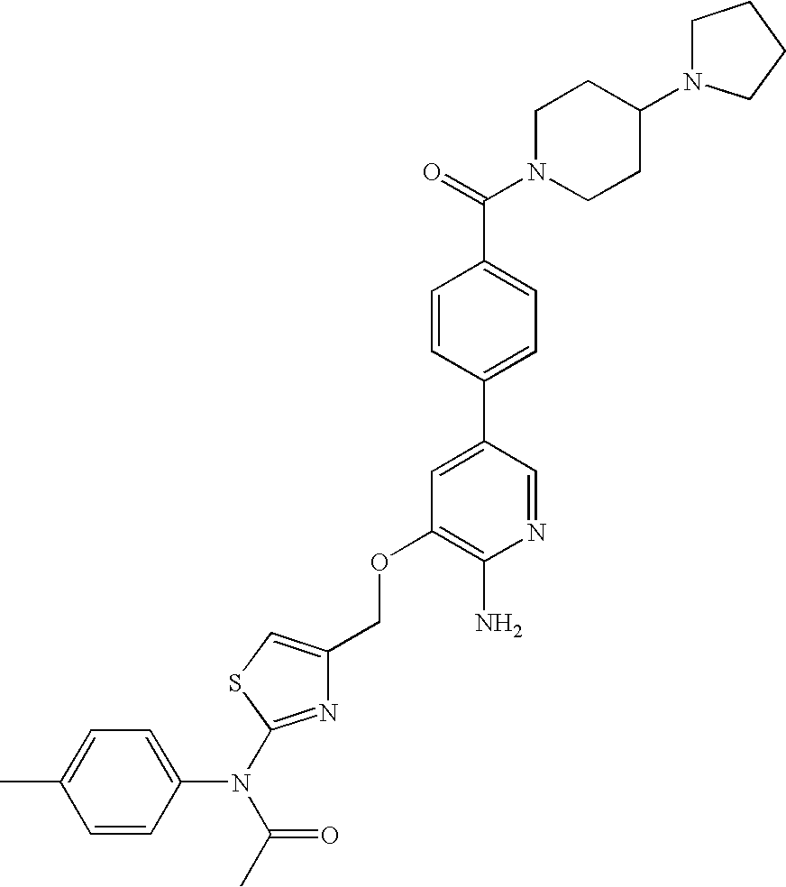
C(OC1=C(N)N=CC(C2=CC=C(C(=O)N3CCC(N4CCCC4)CC3)C=C2)=C1)C1=CSC(N(C(C)=O)C2=CC=C(C)C=C2)=N1
